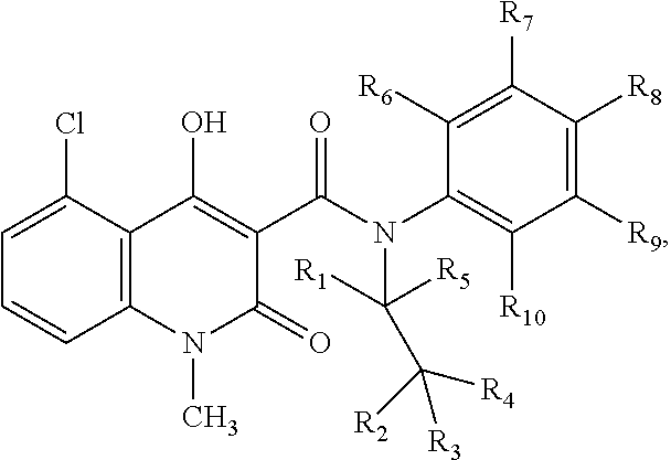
C1=C(Cl)C2=C(C=C1)N(C)C(=O)C(C(N(C1=C([R10])C([R9])=C([R8])C([R7])=C1[R6])C([R5])([R1])C([R4])([R3])[R2])=O)=C2O
